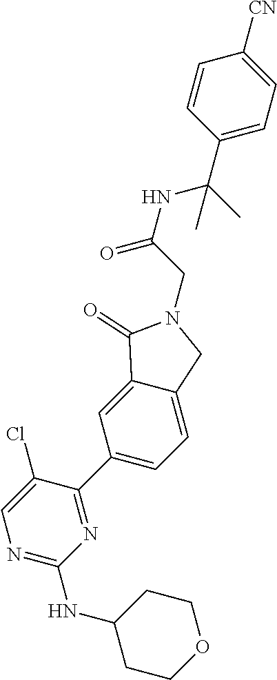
N1=C(NC2CCOCC2)N=C(C2=CC=C3C(=C2)C(=O)N(CC(=O)NC(C2=CC=C([CN])C=C2)(C)C)C3)C(Cl)=C1
